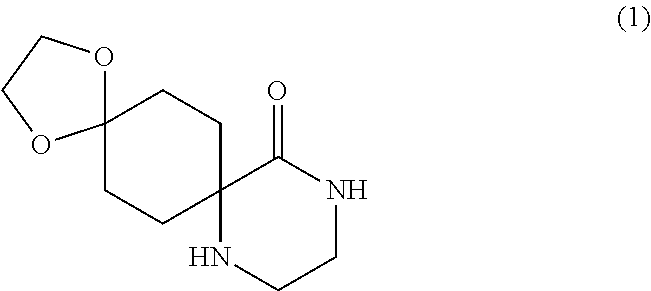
C12(CCC3(CC1)NCCNC3=O)OCCO2
